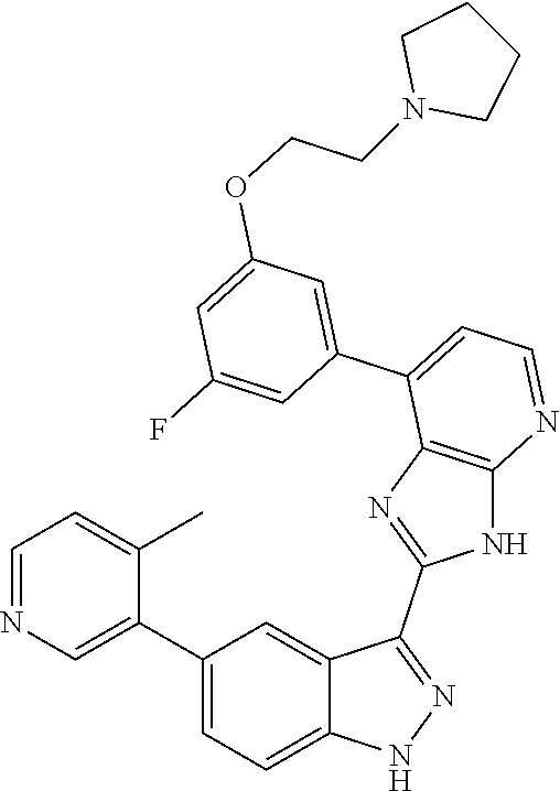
C1=NC=C(C2=CC=C3C(=C2)C(C2=NC4=C(N2)N=CC=C4C2=CC(OCCN4CCCC4)=CC(F)=C2)=NN3)C(C)=C1
